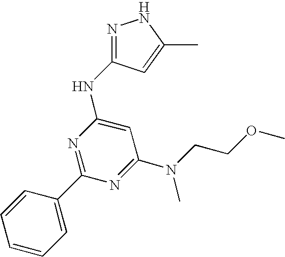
N1=C(NC2=CC(N(CCOC)C)=NC(C3=CC=CC=C3)=N2)C=C(C)N1
